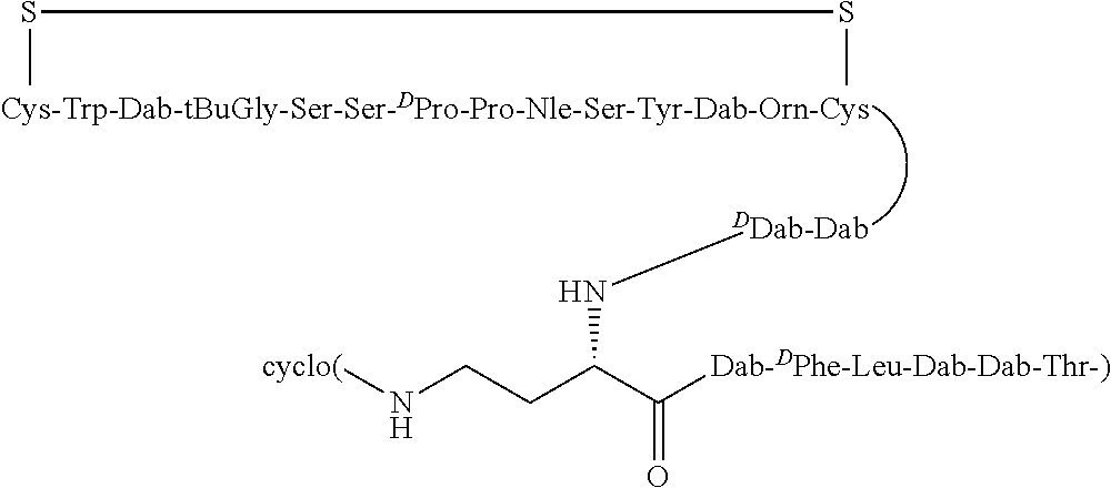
S(C)SC.N(C(CCN[cyclo(])C([Dab-DPhe-Leu-Dab-Dab-Thr-)])=O)[DDab-Dab]
